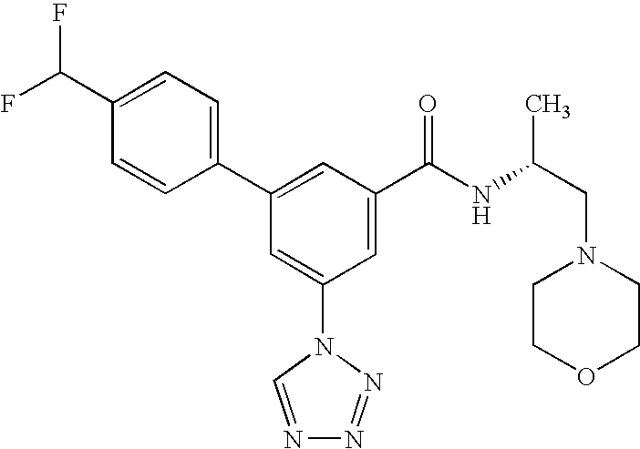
C1(C2=CC(C(NC(CN3CCOCC3)C)=O)=CC(N3C=NN=N3)=C2)=CC=C(C(F)F)C=C1
